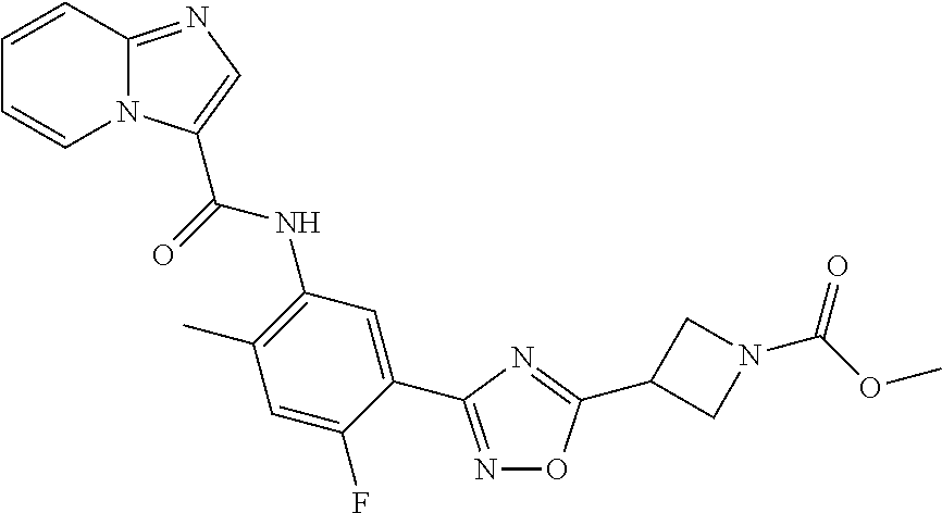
N1=C(C2=CC(NC(=O)C3=CN=C4N3C=CC=C4)=C(C)C=C2F)N=C(C2CN(C(OC)=O)C2)O1
